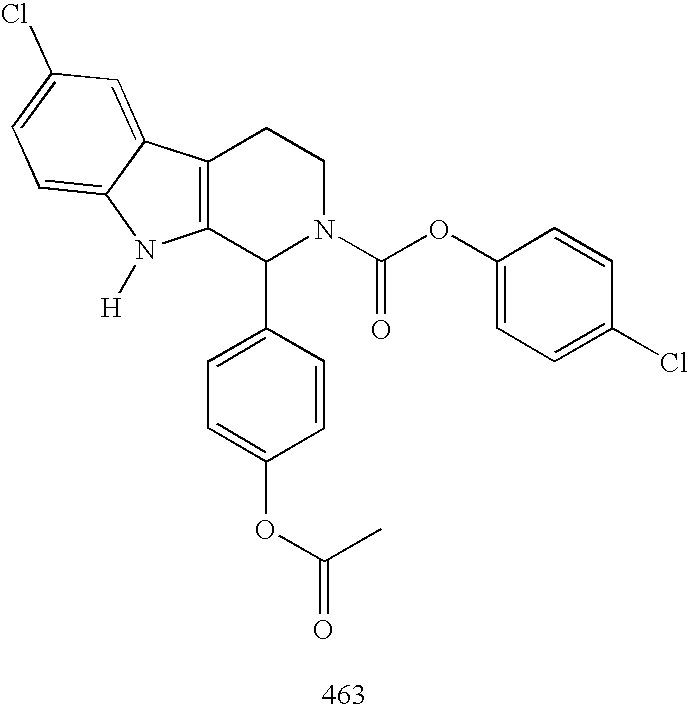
C12=C(C(C3=CC=C(OC(C)=O)C=C3)N(C(OC3=CC=C(Cl)C=C3)=O)CC1)N([H])C1=CC=C(Cl)C=C21
